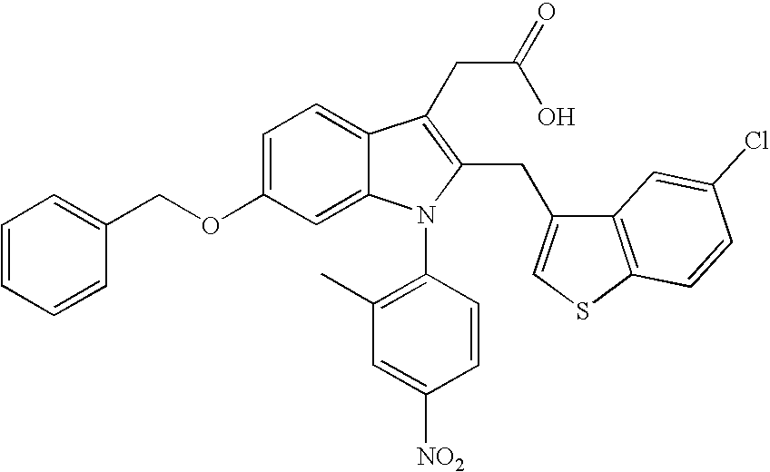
C1(OCC2=CC=CC=C2)=CC=C2C(=C1)N(C1=C(C)C=C([NO2])C=C1)C(CC1=CSC3=C1C=C(Cl)C=C3)=C2CC(=O)O
